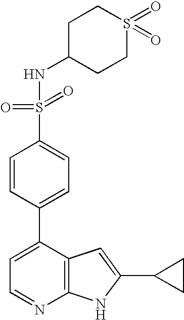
C1=C(C2=CC=C(S(=O)(NC3CCS(=O)(=O)CC3)=O)C=C2)C2=C(N=C1)NC(C1CC1)=C2
